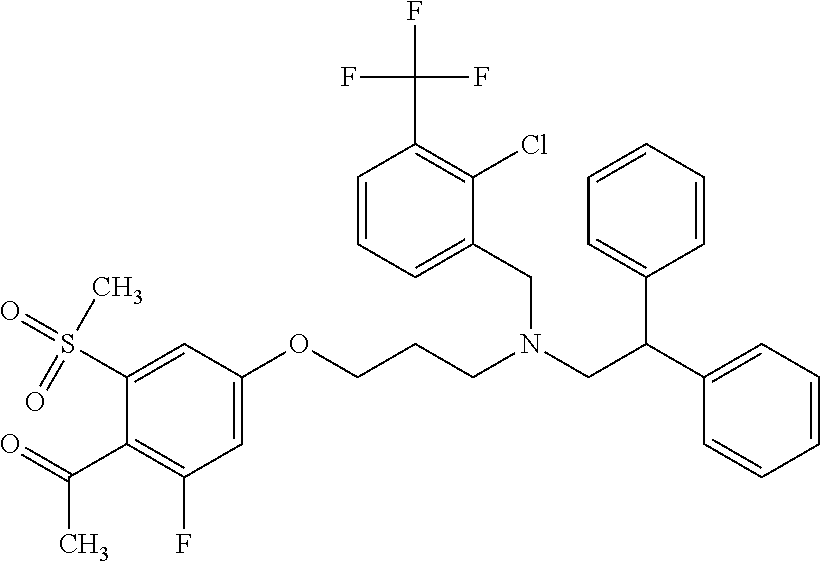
C1=CC=CC(C(C2=CC=CC=C2)CN(CC2=CC=CC(C(F)(F)F)=C2Cl)CCCOC2=CC(F)=C(C(=O)C)C(S(=O)(C)=O)=C2)=C1
